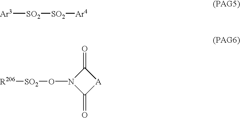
[Ar3][SO2][SO2][Ar4].[R206][SO2]ON1C(=O)[A]C1=O
